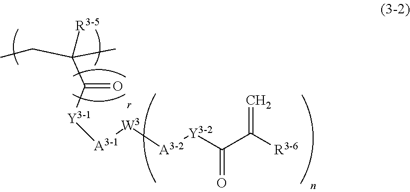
CCC(C)([R3-5])C([Y3-1][A3-1][W3][A3-2][Y3-2]C(C([R3-6])=C)=O)=O
